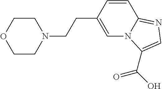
C1=C(CCN2CCOCC2)C=CC2=NC=C(C(O)=O)N12
